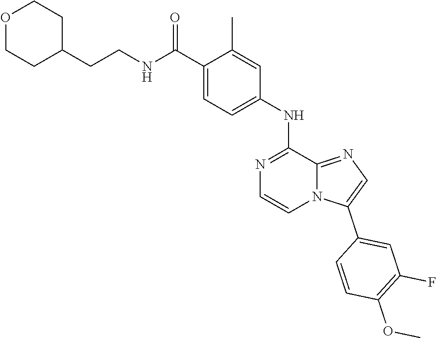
C1=C(NC2=NC=CN3C2=NC=C3C2=CC(F)=C(OC)C=C2)C=C(C)C(C(NCCC2CCOCC2)=O)=C1
